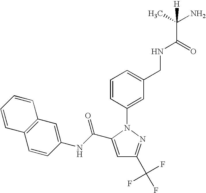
C1=C(C(NC2=CC3=C(C=C2)C=CC=C3)=O)N(C2=CC(CNC(C(N)(C)[H])=O)=CC=C2)N=C1C(F)(F)F
